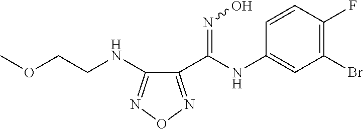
C1(NCCOC)=NON=C1C(NC1=CC(Br)=C(F)C=C1)=NO
